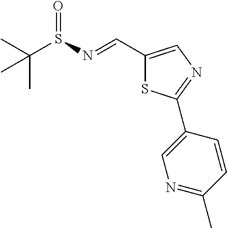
C1(C=NS(C(C)(C)C)=O)=CN=C(C2=CN=C(C)C=C2)S1
